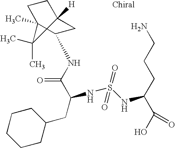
C1C2([H])CCC(C)(C1NC(=O)C(CC1CCCCC1)NS(=O)(=O)NC(CCCN)C(O)=O)C2(C)C
